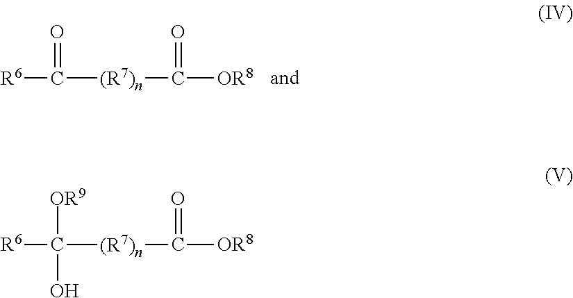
[R6]C([(R7)n]C([OR8])=O)=O.[R6]C([(R7)n]C([OR8])=O)([OR9])O
